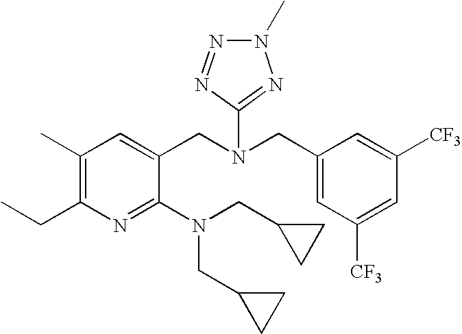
CCC1=C(C)C=C(CN(CC2=CC([CF3])=CC([CF3])=C2)C2=NN(C)N=N2)C(N(CC2CC2)CC2CC2)=N1
